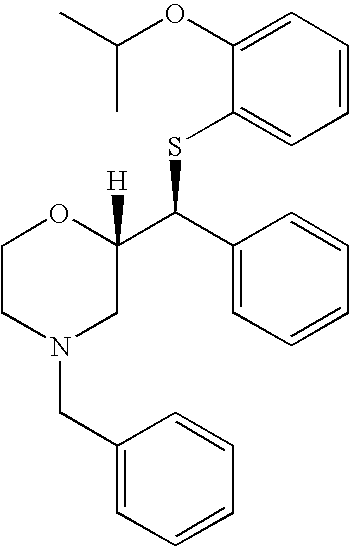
C1(OC(C)C)=CC=CC=C1SC(C1=CC=CC=C1)C1([H])OCCN(CC2=CC=CC=C2)C1
